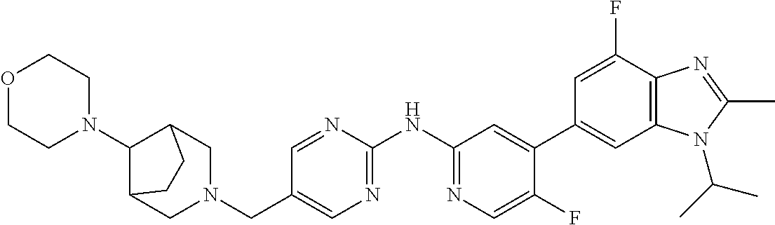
C1(CN2CC3CCC(C2)C3N2CCOCC2)=CN=C(NC2=NC=C(F)C(C3=CC4=C(C(F)=C3)N=C(C)N4C(C)C)=C2)N=C1
